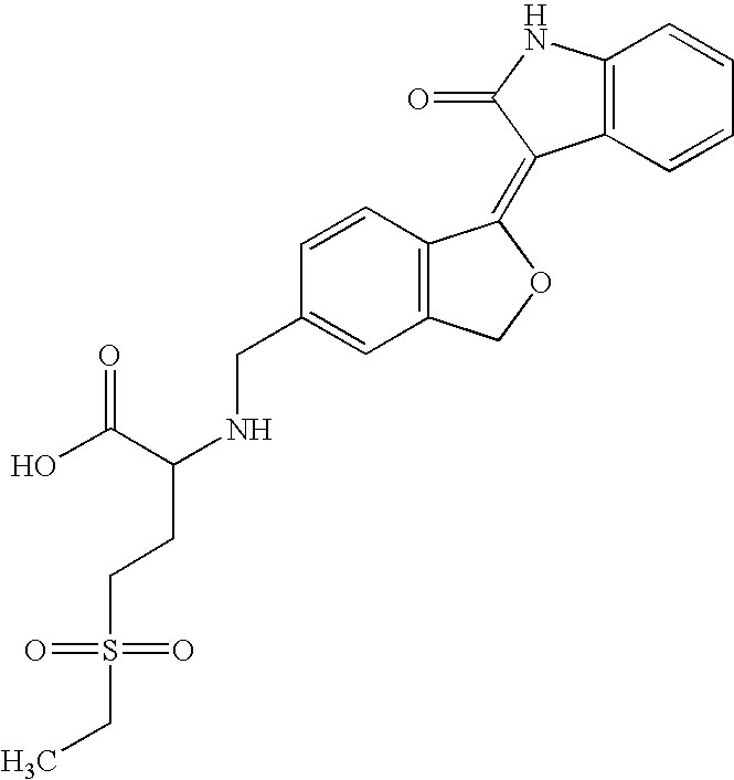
C1=CC(CNC(C(O)=O)CCS(=O)(CC)=O)=CC2=C1C(=C1C3=C(C=CC=C3)NC1=O)OC2
